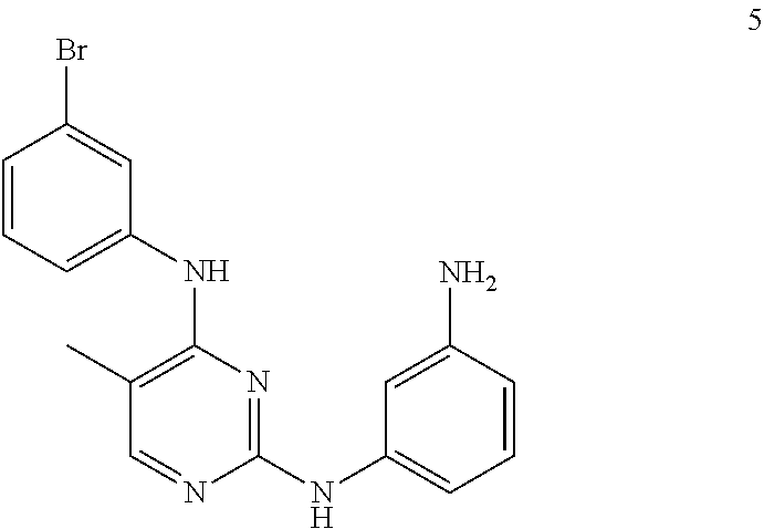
C1(NC2=C(C)C=NC(NC3=CC=CC(N)=C3)=N2)=CC=CC(Br)=C1
